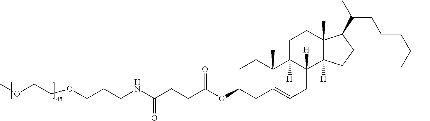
C1C(OC(CCC(NCCCOCCOC)=O)=O)CC2=CCC3([H])C([H])(C2(C)C1)CCC1(C)C3([H])CCC1C(C)CCCC(C)C
